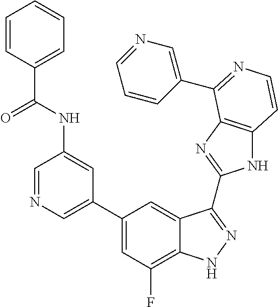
C1(C2=CN=CC(NC(=O)C3=CC=CC=C3)=C2)=CC(F)=C2C(=C1)C(C1=NC3=C(N1)C=CN=C3C1=CN=CC=C1)=NN2
